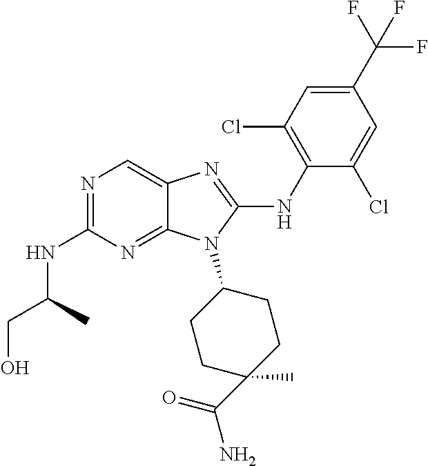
N1=C(NC(CO)C)N=C2C(=C1)N=C(NC1=C(Cl)C=C(C(F)(F)F)C=C1Cl)N2C1CCC(C)(C(=O)N)CC1
